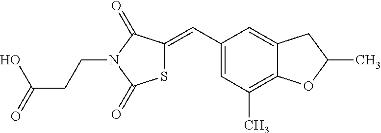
S1C(=CC2=CC(C)=C3C(=C2)CC(C)O3)C(=O)N(CCC(=O)O)C1=O
